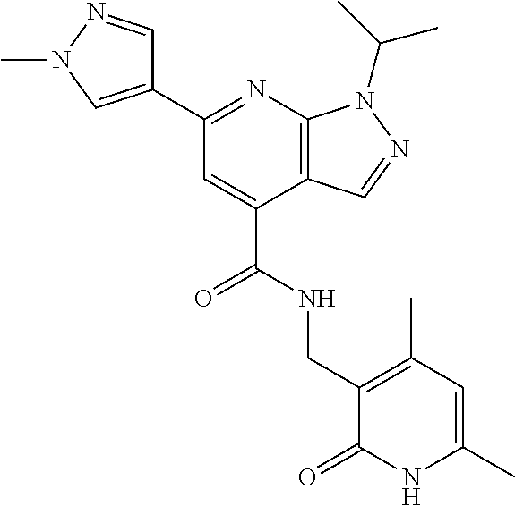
C1(C2=NC3=C(C(C(NCC4=C(C)C=C(C)NC4=O)=O)=C2)C=NN3C(C)C)=CN(C)N=C1
